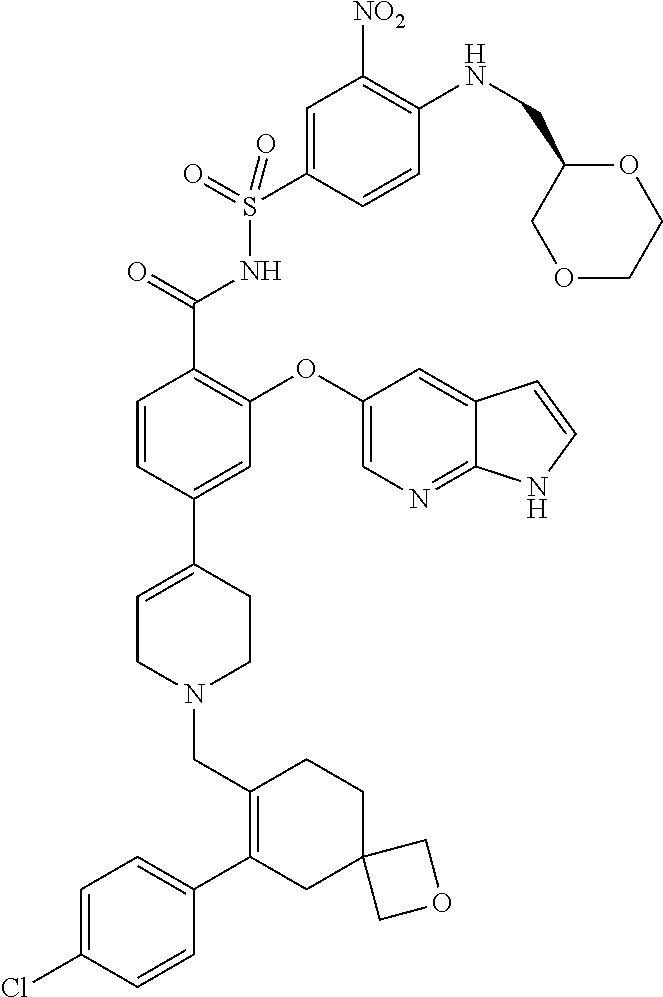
C1=C(Cl)C=CC(C2=C(CN3CCC(C4=CC(OC5=CN=C6C(=C5)C=CN6)=C(C(=O)NS(C5=CC([NO2])=C(NCC6COCCO6)C=C5)(=O)=O)C=C4)=CC3)CCC3(C2)COC3)=C1
